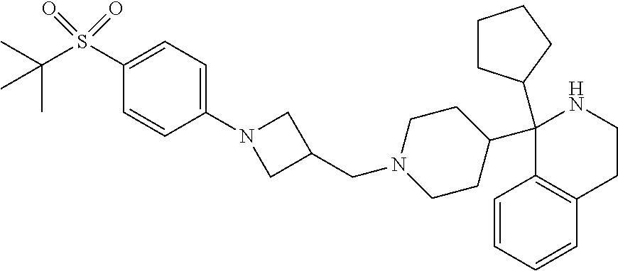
C1(C2CCN(CC3CN(C4=CC=C(S(C(C)(C)C)(=O)=O)C=C4)C3)CC2)(C2CCCC2)C2=C(CCN1)C=CC=C2
